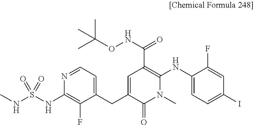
C1=C(CC2=CC=NC(NS(NC)(=O)=O)=C2F)C(=O)N(C)C(NC2=CC=C(I)C=C2F)=C1C(=O)NOC(C)(C)C
